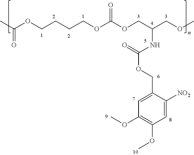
CC(OCCCCOC(OCC(COC)NC(OCC1=CC(OC)=C(OC)C=C1[NO2])=O)=O)=O
